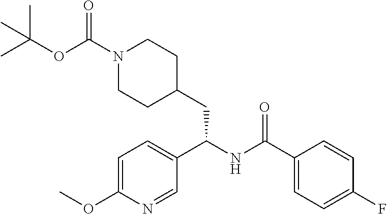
C1(C(NC(CC2CCN(C(OC(C)(C)C)=O)CC2)C2=CC=C(OC)N=C2)=O)=CC=C(F)C=C1
